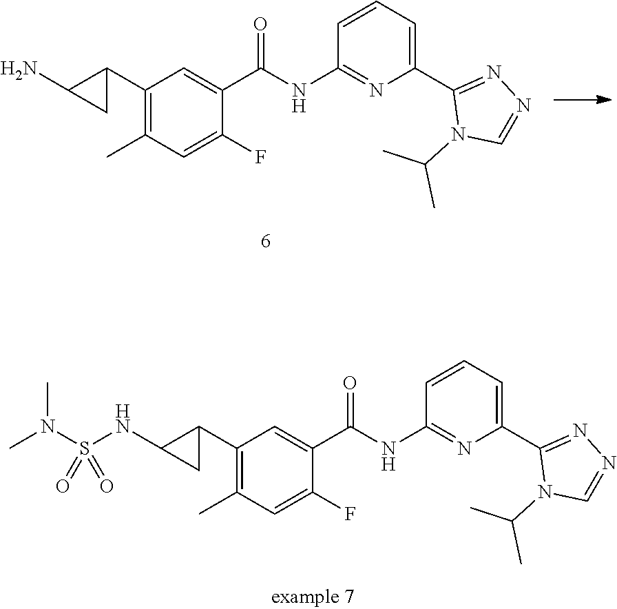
C1(C2C(N)C2)=C(C)C=C(F)C(C(NC2=NC(C3=NN=CN3C(C)C)=CC=C2)=O)=C1.C1(C2C(NS(N(C)C)(=O)=O)C2)=C(C)C=C(F)C(C(NC2=NC(C3=NN=CN3C(C)C)=CC=C2)=O)=C1
